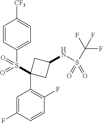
C1=CC(S(=O)(=O)C2(C3=C(F)C=CC(F)=C3)CC(NS(=O)(=O)C(F)(F)F)C2)=CC=C1[CF3]
